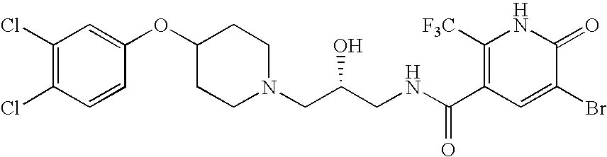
C1(Cl)=C(Cl)C=CC(OC2CCN(CC(CNC(C3=C([F3C])NC(=O)C(Br)=C3)=O)O)CC2)=C1
